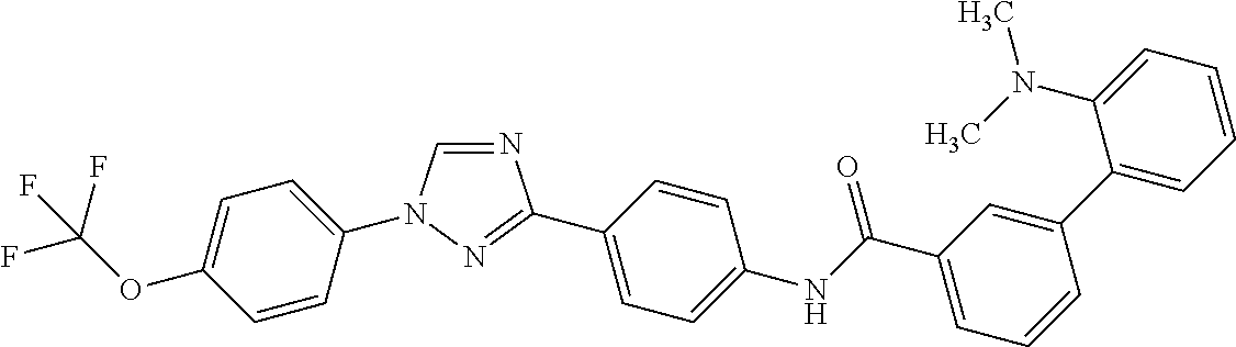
C1=CC(N2C=NC(C3=CC=C(NC(C4=CC=CC(C5=CC=CC=C5N(C)C)=C4)=O)C=C3)=N2)=CC=C1OC(F)(F)F
